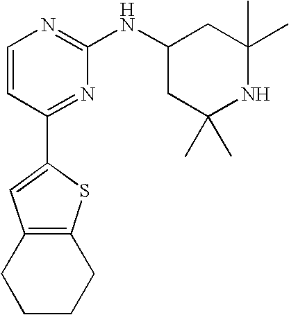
C1=CC(C2=CC3=C(S2)CCCC3)=NC(NC2CC(C)(C)NC(C)(C)C2)=N1
